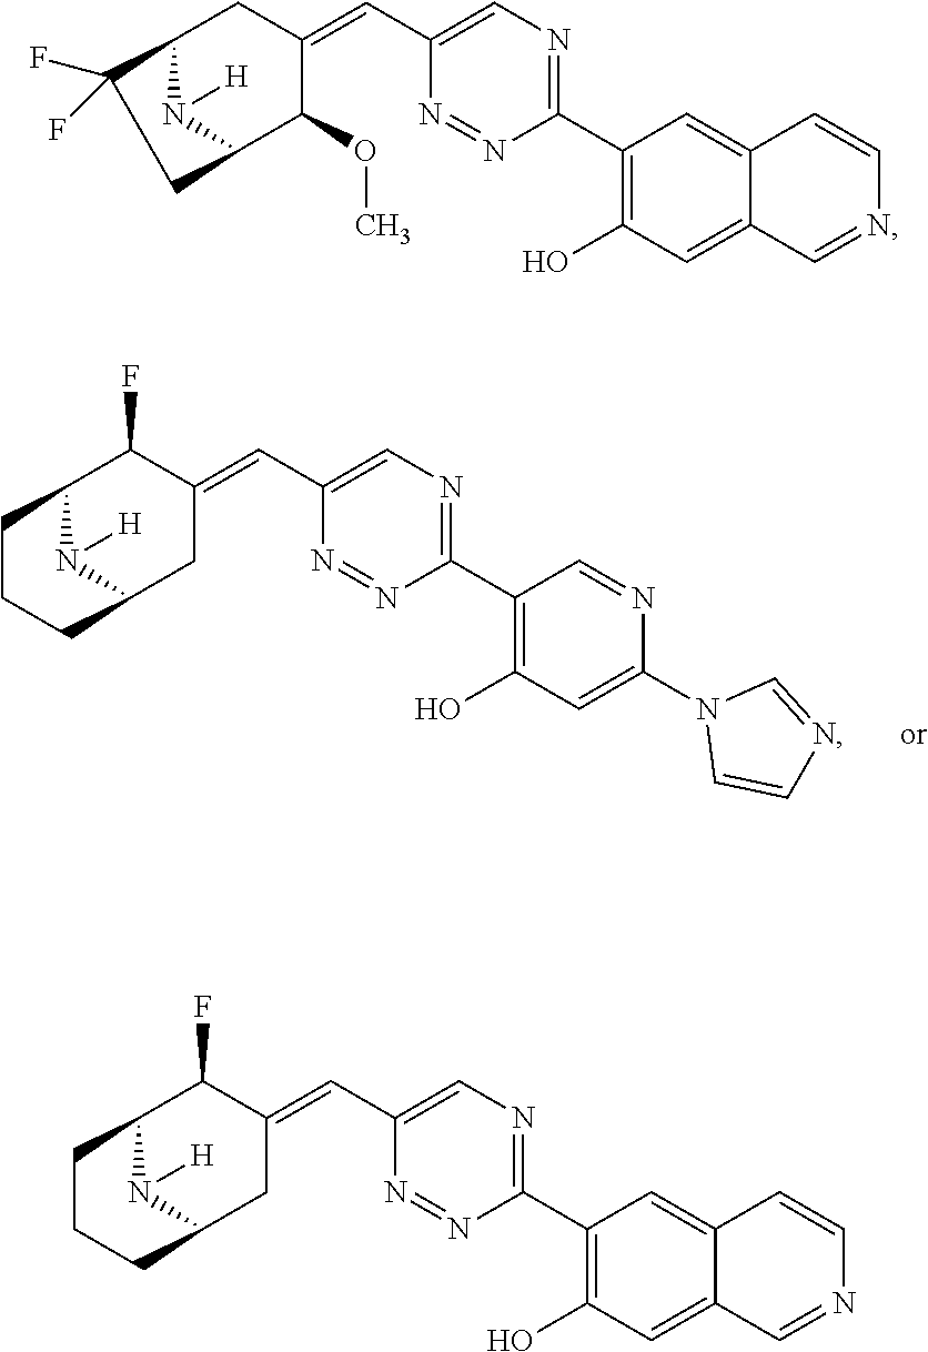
C1(C=C2C(F)C3CCCC(C2)N3[H])=CN=C(C2=C(O)C=C(N3C=CN=C3)N=C2)N=N1.C1(C=C2C(F)C3CCCC(C2)N3[H])=CN=C(C2=C(O)C=C3C(=C2)C=CN=C3)N=N1.C1(C=C2CC3C(F)(F)CC(C2OC)N3[H])=CN=C(C2=C(O)C=C3C(=C2)C=CN=C3)N=N1
